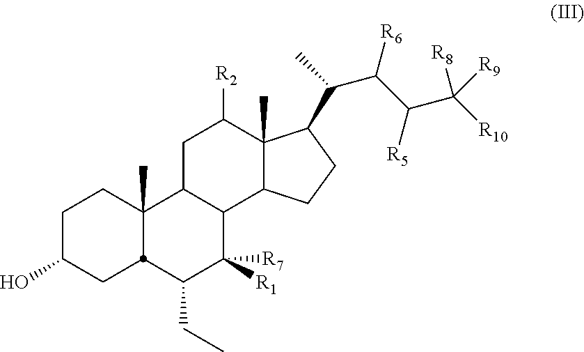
C1C(O)CC2C(C)(C1)C1C(C([R1])([R7])C2CC)C2C(C)(C([R2])C1)C(C(C(C(C([R10])([R8])[R9])[R5])[R6])C)CC2
